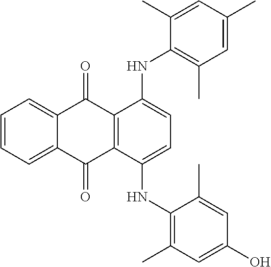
C1=CC=C2C(=C1)C(=O)C1=C(C2=O)C(NC2=C(C)C=C(O)C=C2C)=CC=C1NC1=C(C)C=C(C)C=C1C
